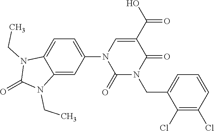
C1=C(N2C(=O)N(CC3=CC=CC(Cl)=C3Cl)C(=O)C(C(O)=O)=C2)C=C2C(=C1)N(CC)C(=O)N2CC
